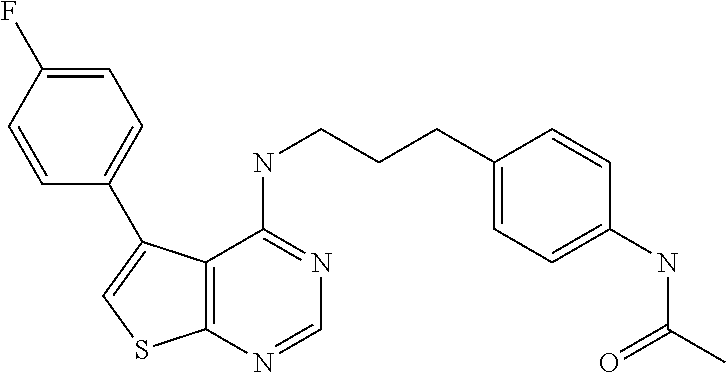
C1=NC2=C(C(NCCCC3=CC=C(NC(=O)C)C=C3)=N1)C(C1=CC=C(F)C=C1)=CS2
